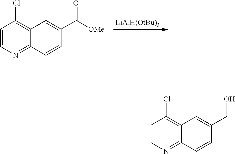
C1=CN=C2C(=C1Cl)C=C(C([OMe])=O)C=C2.[LiAlH(OtBu)3].C1=CN=C2C(=C1Cl)C=C(CO)C=C2
